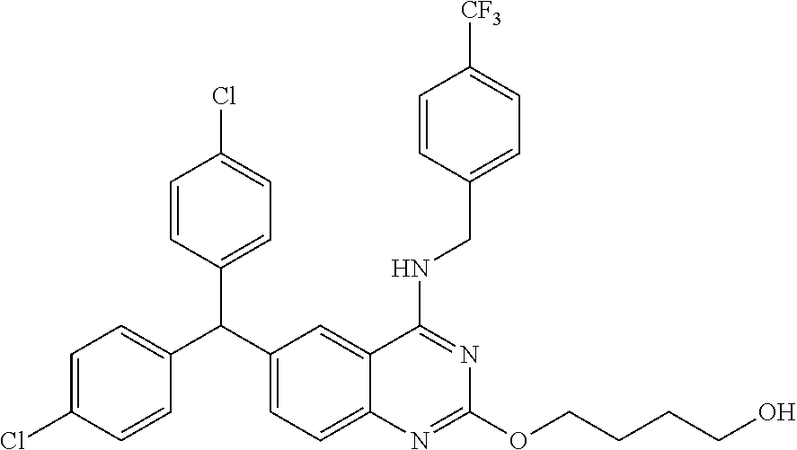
C1=C(Cl)C=CC(C(C2=CC=C3C(=C2)C(NCC2=CC=C([CF3])C=C2)=NC(OCCCCO)=N3)C2=CC=C(Cl)C=C2)=C1
